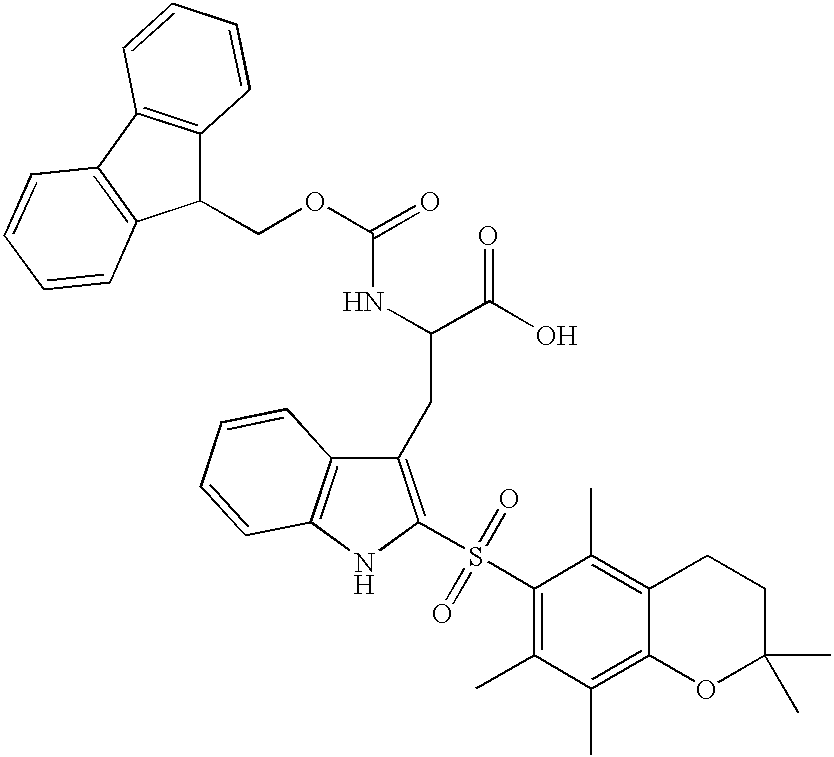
C1(COC(NC(C(=O)O)CC2=C(S(C3=C(C)C(C)=C4C(=C3C)CCC(C)(C)O4)(=O)=O)NC3=C2C=CC=C3)=O)C2=C(C3=C1C=CC=C3)C=CC=C2
